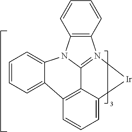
C1=CC=C2C3=C4C5=N(C6=C(N5C2=C1)C=CC=C6)[Ir]C4=CC=C3
